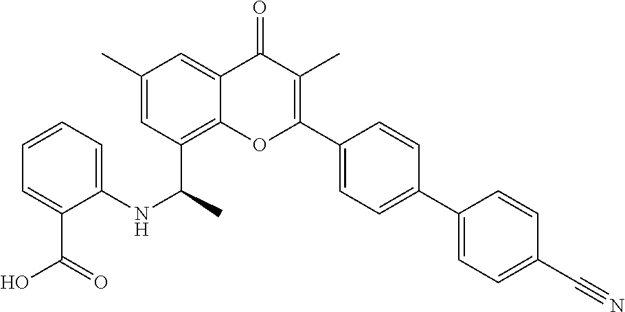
C12=C(C(C)NC3=CC=CC=C3C(O)=O)C=C(C)C=C1C(=O)C(C)=C(C1=CC=C(C3=CC=C(C#N)C=C3)C=C1)O2
